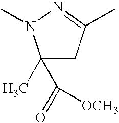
C1(C(=O)[OCH3])(C)CC(C)=NN1C
